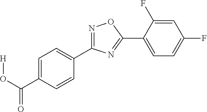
[H]OC(C1=CC=C(C2=NOC(C3=CC=C(F)C=C3F)=N2)C=C1)=O
